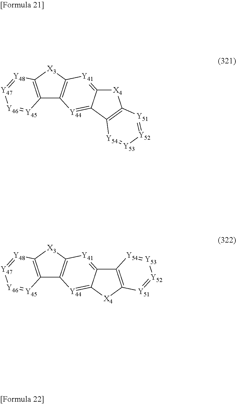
C12=C([X3]C3=C1[Y44]=C1C(=[Y41]3)[X4]C3=C1[Y54]=[Y53][Y52]=[Y51]3)[Y48]=[Y47][Y46]=[Y45]2.C12=C([X3]C3=C1[Y44]=C1C(=[Y41]3)C3=C([X4]1)[Y51]=[Y52][Y53]=[Y54]3)[Y48]=[Y47][Y46]=[Y45]2
